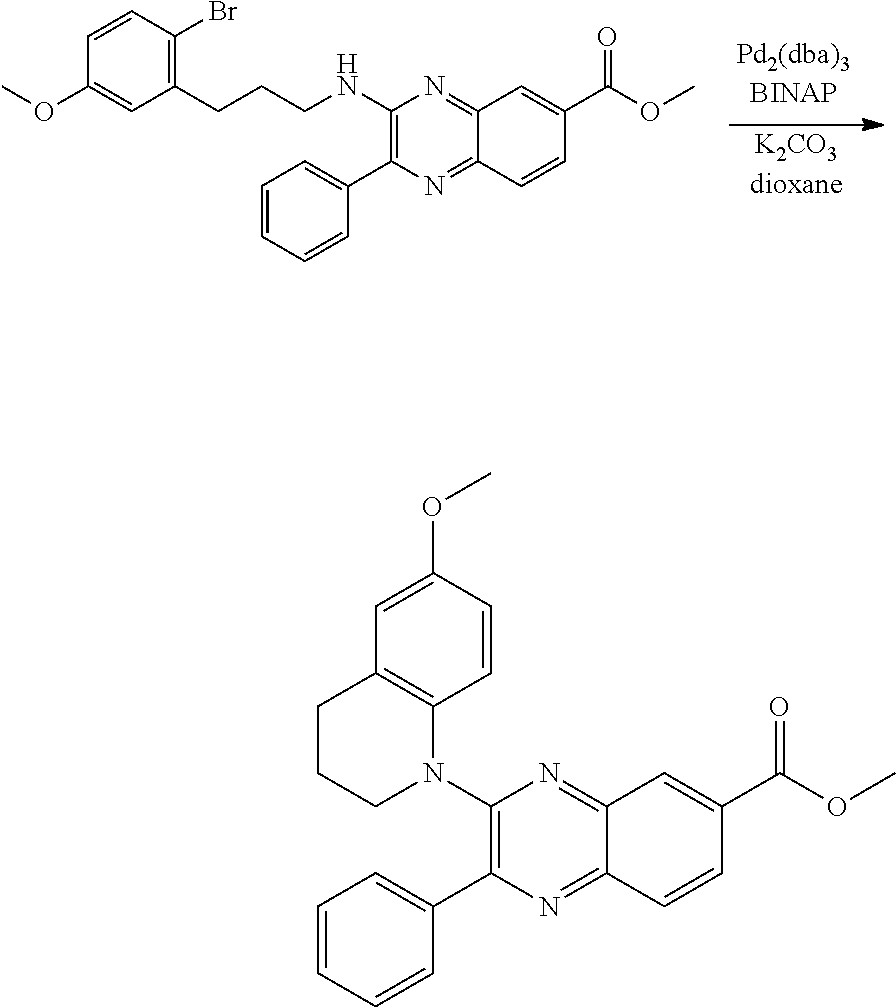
[K2CO3dioxane].C1=CC(OC)=CC(CCCNC2=C(C3=CC=CC=C3)N=C3C(=N2)C=C(C(OC)=O)C=C3)=C1Br.N1(C2=C(C3=CC=CC=C3)N=C3C(=N2)C=C(C(OC)=O)C=C3)C2=C(CCC1)C=C(OC)C=C2
